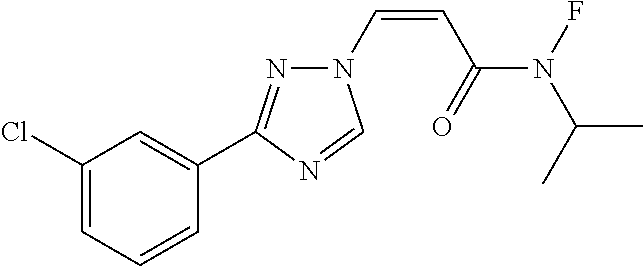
C1(Cl)=CC=CC(C2=NN(C=CC(N(F)C(C)C)=O)C=N2)=C1
